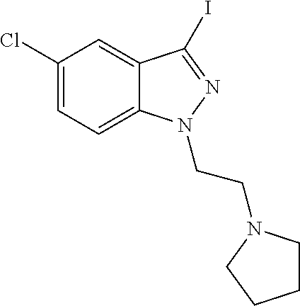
C12=CC=C(Cl)C=C1C(I)=NN2CCN1CCCC1
